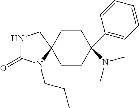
N1C(=O)N(CCC)C2(C1)CCC(N(C)C)(C1=CC=CC=C1)CC2
